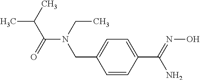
C1=CC(C(=NO)N)=CC=C1CN(C(C(C)C)=O)CC
